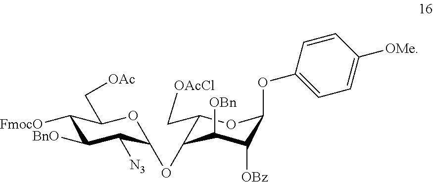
C1([FmocO])C([BnO])C([N3])C(OC2C(C[OAcCl])OC(OC3=CC=C([OMe])C=C3)C([OBz])C2[OBn])OC1C[OAc]
